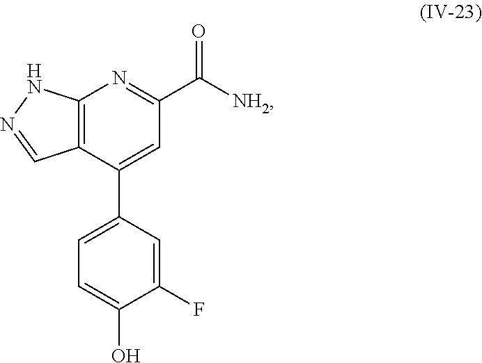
C12=C(C(C3=CC=C(O)C(F)=C3)=CC(C([NH2])=O)=N1)C=NN2
